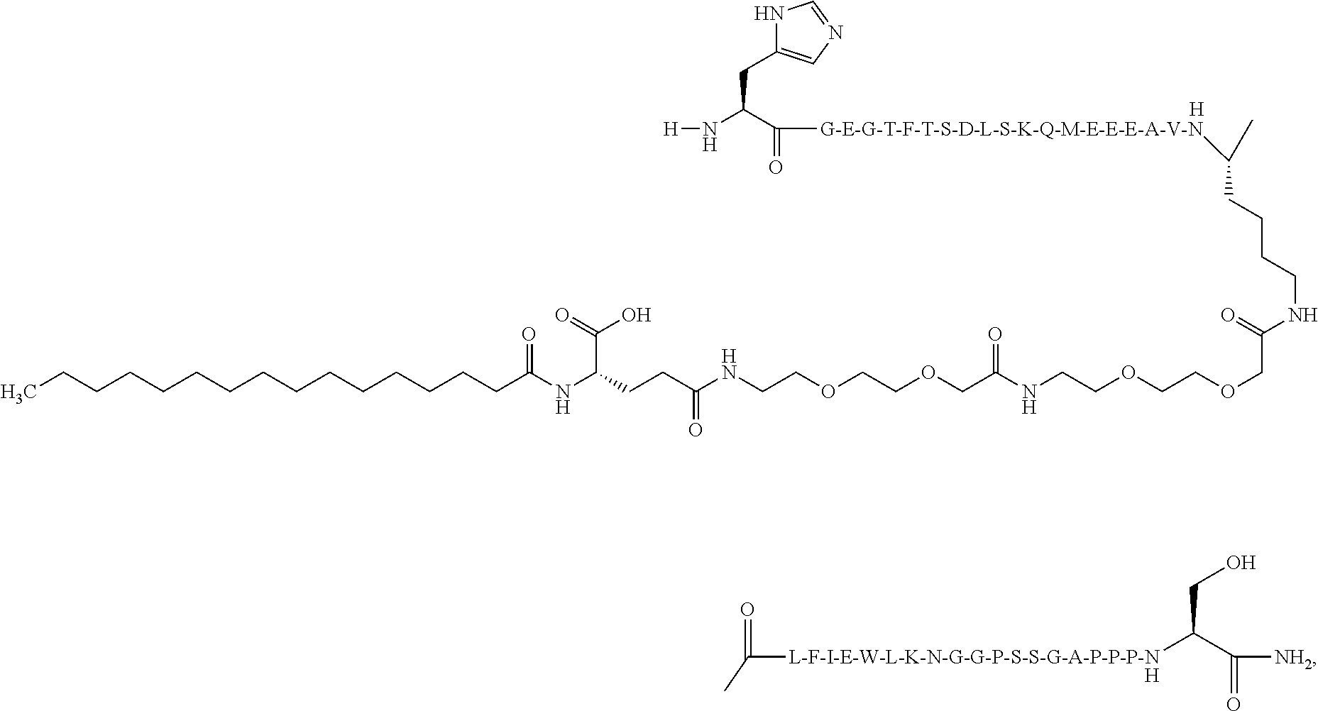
[H].N1C(CC(N[H])C(=O)[G-E-G-T-F-T-S-D-L-S-K-Q-M-E-E-E-A-V-N]C(CCCCNC(=O)COCCOCCNC(COCCOCCNC(CCC(NC(CCCCCCCCCCCCCCC)=O)C(=O)O)=O)=O)C)=CN=C1.C(=O)([L-F-I-E-W-L-K-N-G-G-P-S-S-G-A-P-P-P-N]C(C(=O)[NH2])CO)C.[H]
